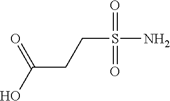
S(N)(CCC(O)=O)(=O)=O
